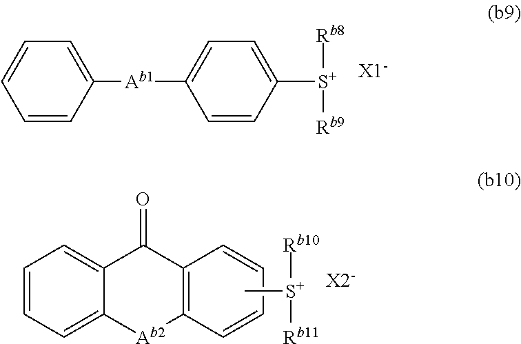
C1=CC([Ab1]C2=CC=C([S+]([Rb8])[Rb9])C=C2)=CC=C1.[S+]([Rb10])([Rb11])C.C1=CC=C2C(=C1)C(=O)C1=C([Ab2]2)C=CC=C1
